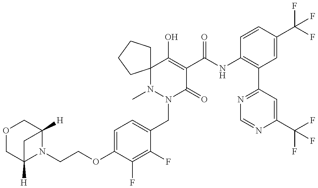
O1CC2([H])N(CCOC3=CC=C(CN4C(=O)C(C(NC5=C(C6=NC=NC(C(F)(F)F)=C6)C=C(C(F)(F)F)C=C5)=O)=C(O)C5(N4C)CCCC5)C(F)=C3F)C([H])(C1)C2
